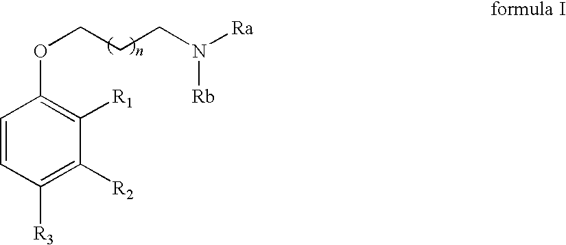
C1=CC([R3])=C([R2])C([R1])=C1OCCCN([Ra])[Rb]
